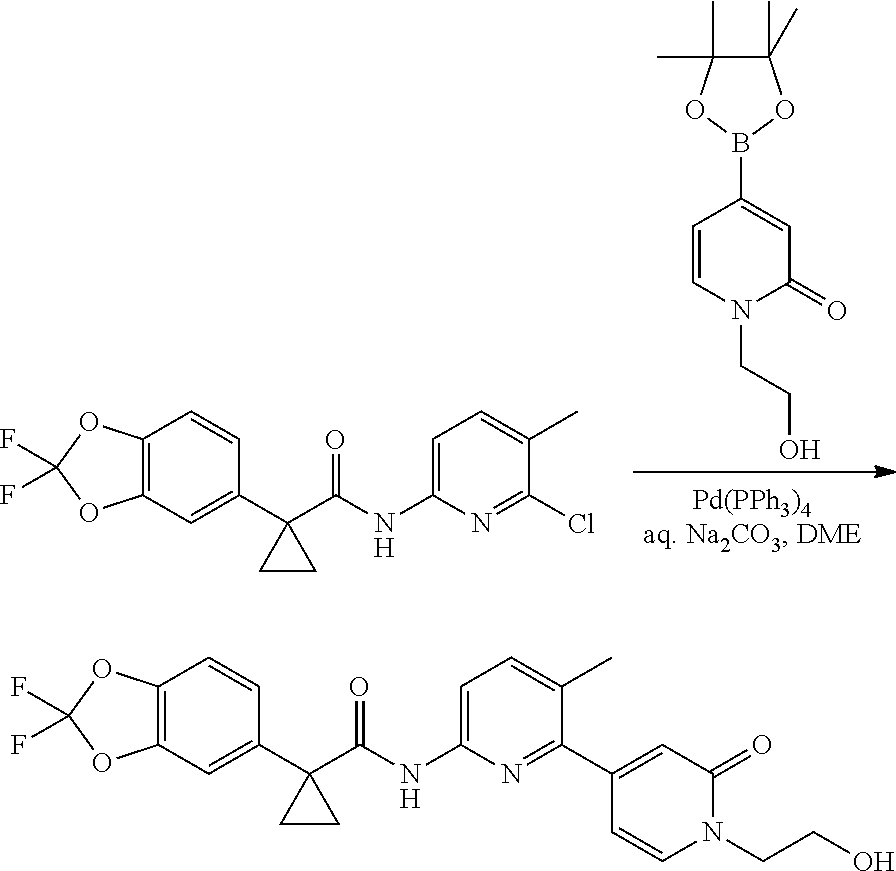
C1=CC(B2OC(C)(C)C(C)(C)O2)=CC(=O)N1CCO.C12=C(C=C(C3(C(NC4=CC=C(C)C(Cl)=N4)=O)CC3)C=C1)OC(F)(F)O2.C12=C(C=C(C3(C(NC4=CC=C(C)C(C5=CC(=O)N(CCO)C=C5)=N4)=O)CC3)C=C1)OC(F)(F)O2
